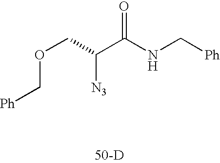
O(C[Ph])CC(C(NC[Ph])=O)[N3].[50-D]
